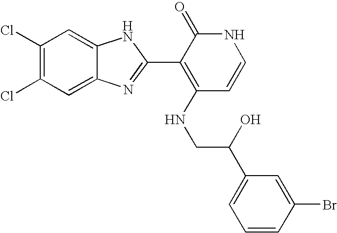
C1=C2C(=CC(Cl)=C1Cl)NC(C1=C(NCC(C3=CC=CC(Br)=C3)O)C=CNC1=O)=N2
